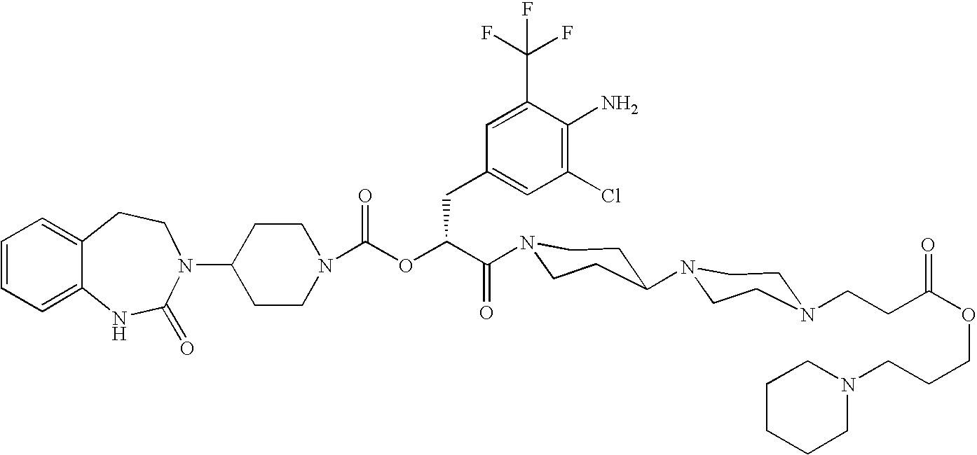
C12=CC=CC=C1NC(=O)N(C1CCN(C(OC(C(=O)N3CCC(N4CCN(CCC(OCCCN5CCCCC5)=O)CC4)CC3)CC3=CC(Cl)=C(N)C(C(F)(F)F)=C3)=O)CC1)CC2
